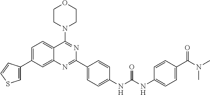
C1=C(C2=CSC=C2)C=C2C(=C1)C(N1CCOCC1)=NC(C1=CC=C(NC(NC3=CC=C(C(N(C)C)=O)C=C3)=O)C=C1)=N2
